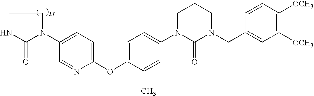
C1NC(=O)N(C2=CC=C(OC3=CC=C(N4CCCN(CC5=CC([OCH3])=C([OCH3])C=C5)C4=O)C=C3C)N=C2)C1
